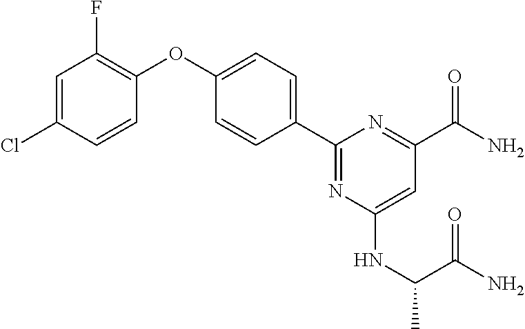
C1=C(Cl)C=CC(OC2=CC=C(C3=NC(NC(C)C(N)=O)=CC(C(N)=O)=N3)C=C2)=C1F
